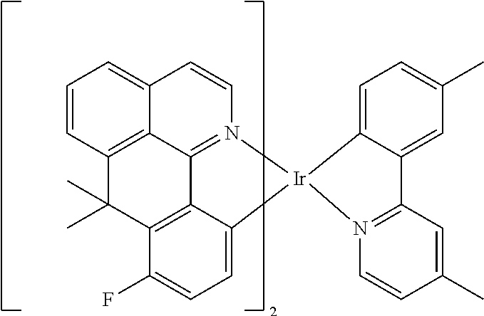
C1=CC2=CC=CC3=C2C2=N1[Ir]1(C4=CC=C(F)C(=C24)C3(C)C)N2=C(C3=CC(C)=CC=C13)C=C(C)C=C2
